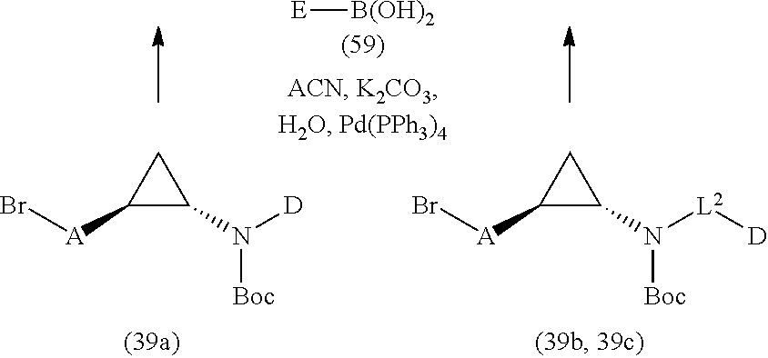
C1C([A]Br)C1N([D])[Boc].C1C([A]Br)C1N([L2][D])[Boc].[E][B(OH)2]
